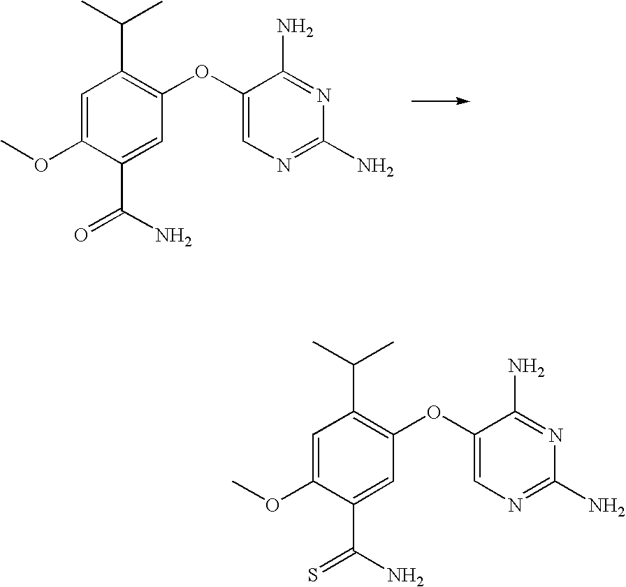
C1=C(OC)C(C(N)=O)=CC(OC2=CN=C(N)N=C2N)=C1C(C)C.C1=C(OC)C(C(N)=S)=CC(OC2=CN=C(N)N=C2N)=C1C(C)C
